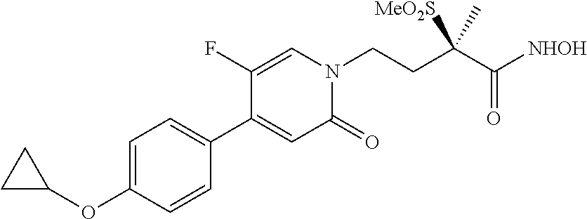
C1=C(OC2CC2)C=CC(C2=CC(=O)N(CCC(C([NHOH])=O)(C)[MeO2S])C=C2F)=C1
